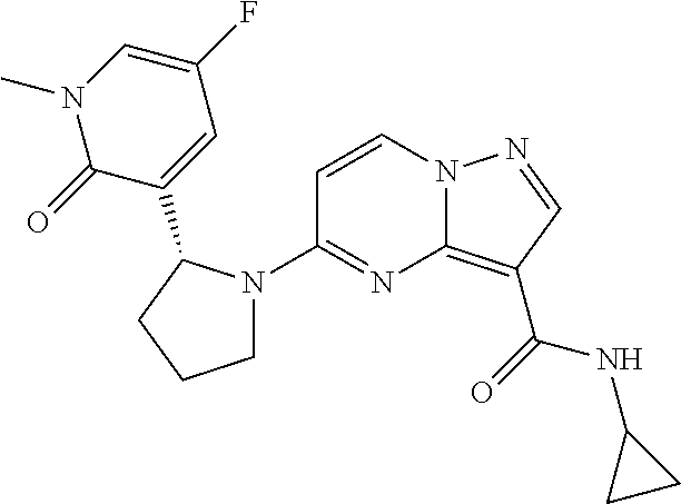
C1(N2CCCC2C2=CC(F)=CN(C)C2=O)=NC2=C(C(=O)NC3CC3)C=NN2C=C1
